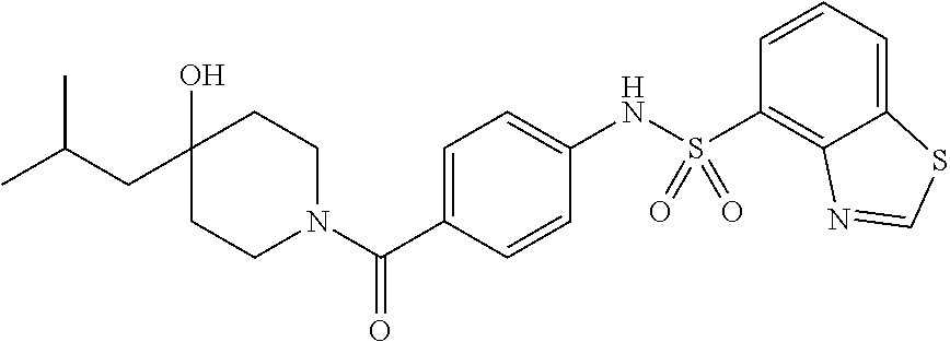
C1(O)(CC(C)C)CCN(C(C2=CC=C(NS(C3=C4C(=CC=C3)SC=N4)(=O)=O)C=C2)=O)CC1
